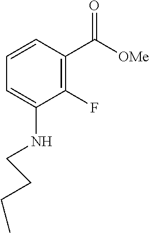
C1=CC(C([OMe])=O)=C(F)C(NCCCC)=C1
